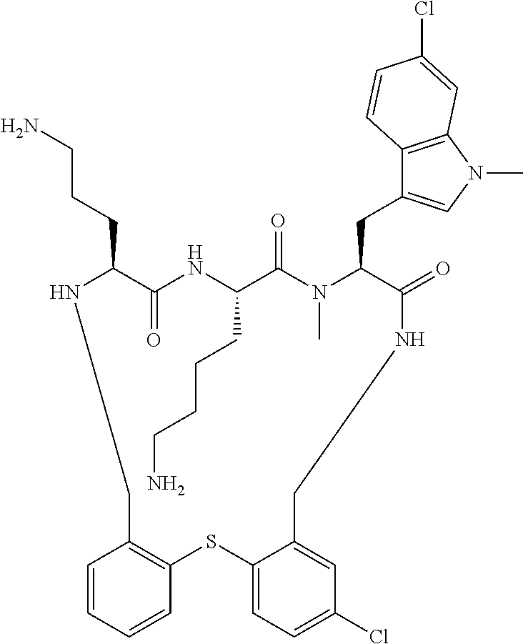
C1=CC=CC2=C1CNC(CCCN)C(=O)NC(CCCCN)C(=O)N(C)C(CC1=CN(C)C3=C1C=CC(Cl)=C3)C(=O)NCC1=CC(Cl)=CC=C1S2
